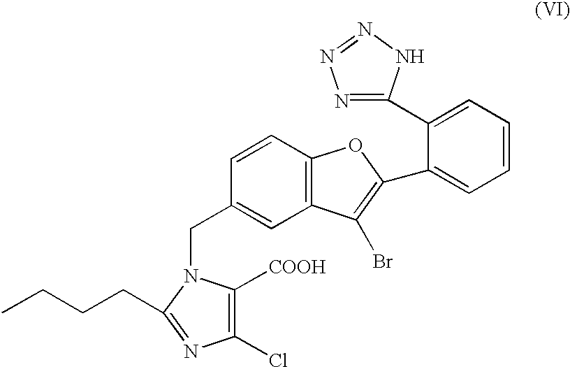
C1(Cl)=C([COOH])N(CC2=CC3=C(C=C2)OC(C2=CC=CC=C2C2=NN=NN2)=C3Br)C(CCCC)=N1
